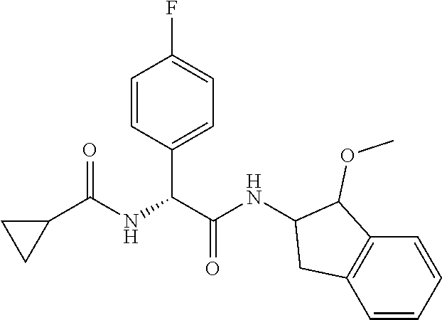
C(C1=CC=C(F)C=C1)(C(NC1C(OC)C2=C(C=CC=C2)C1)=O)NC(C1CC1)=O
